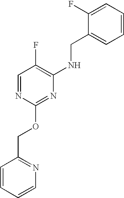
C1=CC=CN=C1COC1=NC(NCC2=CC=CC=C2F)=C(F)C=N1
